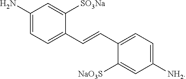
C1(C=CC2=CC=C(N)C=C2[SO3Na])=CC=C([NH2])C=C1[NaO3S]
